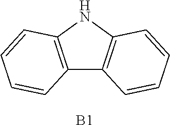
C12=C(NC3=C1C=CC=C3)C=CC=C2.[B1]
